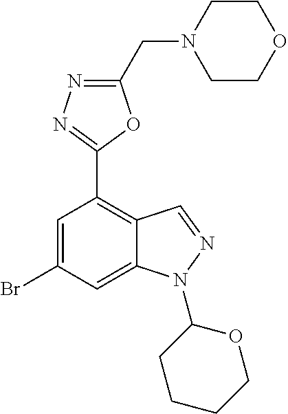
C1=C(Br)C=C2C(=C1C1=NN=C(CN3CCOCC3)O1)C=NN2C1CCCCO1
